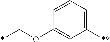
C1(OC*)=CC([**])=CC=C1
